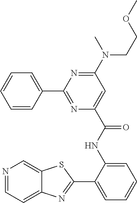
C1(C2=NC(C(NC3=CC=CC=C3C3=NC4=CC=NC=C4S3)=O)=CC(N(CCOC)C)=N2)=CC=CC=C1
